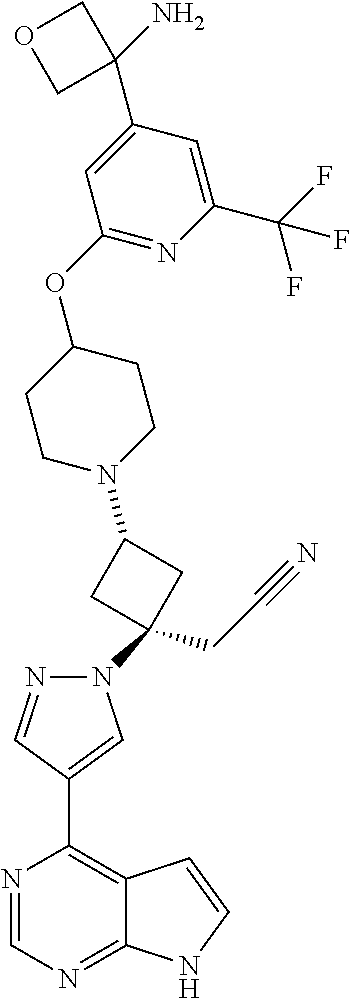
N1=CN=C2C(=C1C1=CN(C3(CC#N)CC(N4CCC(OC5=NC(C(F)(F)F)=CC(C6(N)COC6)=C5)CC4)C3)N=C1)C=CN2
